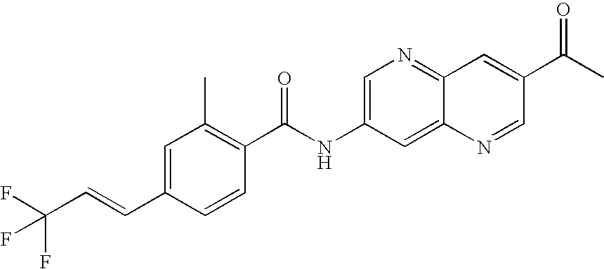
C1=C(C=CC(F)(F)F)C=CC(C(NC2=CN=C3C(=C2)N=CC(C(C)=O)=C3)=O)=C1C
